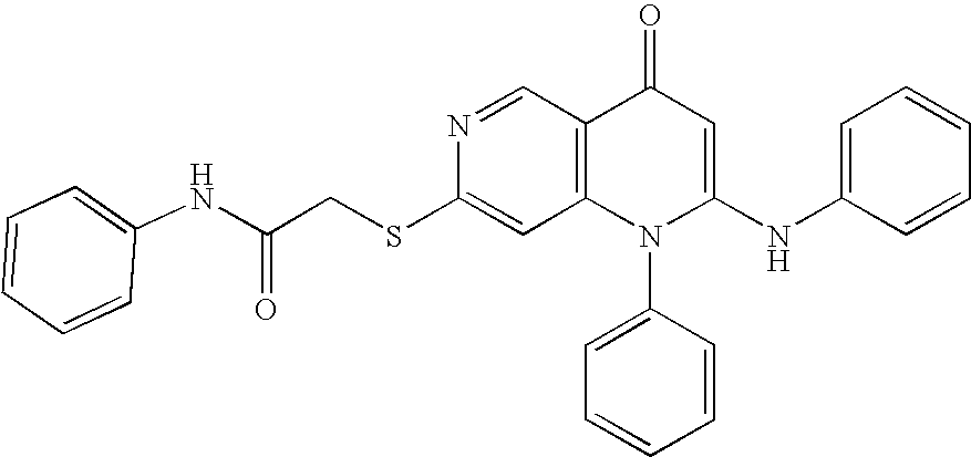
C1(SCC(NC2=CC=CC=C2)=O)=CC2=C(C=N1)C(=O)C=C(NC1=CC=CC=C1)N2C1=CC=CC=C1
